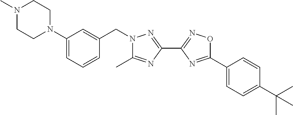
C1(C)=NC(C2=NOC(C3=CC=C(C(C)(C)C)C=C3)=N2)=NN1CC1=CC(N2CCN(C)CC2)=CC=C1
